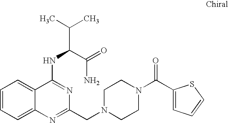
C1=CC=C2C(=C1)C(NC(C(C)C)C(=O)N)=NC(CN1CCN(C(C3=CC=CS3)=O)CC1)=N2
